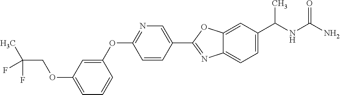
O(C1=CC=CC(OC2=NC=C(C3=NC4=CC=C(C(NC(N)=O)C)C=C4O3)C=C2)=C1)CC(F)(F)C
